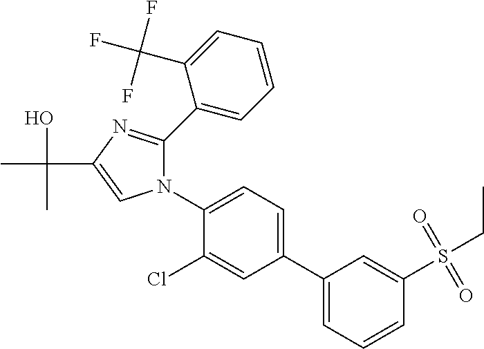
C1(C2=CC=C(N3C=C(C(O)(C)C)N=C3C3=CC=CC=C3C(F)(F)F)C(Cl)=C2)=CC=CC(S(=O)(=O)CC)=C1
